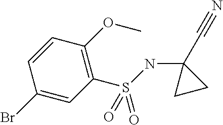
C1(Br)=CC(S(NC2(C#N)CC2)(=O)=O)=C(OC)C=C1
